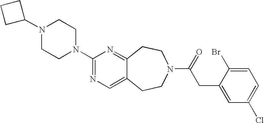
N1(C2CCC2)CCN(C2=NC=C3C(=N2)CCN(C(=O)CC2=CC(Cl)=CC=C2Br)CC3)CC1
